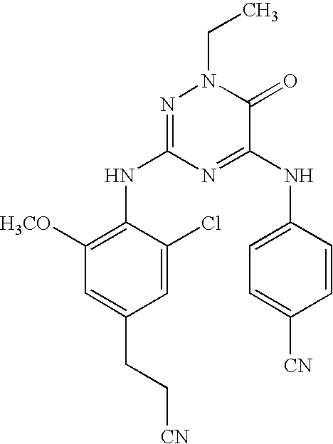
N1=C(NC2=C([H3CO])C=C(CC[CN])C=C2Cl)N=C(NC2=CC=C([CN])C=C2)C(=O)N1CC
